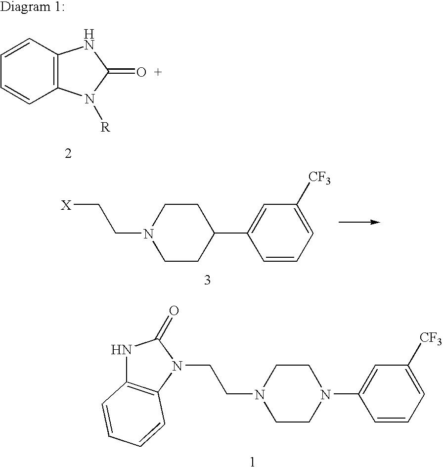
C12=C(C=CC=C1)NC(=O)N2[R].C1CC(C2=CC([CF3])=CC=C2)CCN1CC[X].C1CN(C2=CC([CF3])=CC=C2)CCN1CCN1C2=C(NC1=O)C=CC=C2
